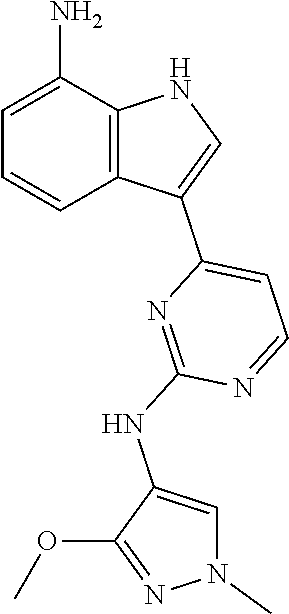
C12=C(C(N)=CC=C1)NC=C2C1=CC=NC(NC2=CN(C)N=C2OC)=N1
